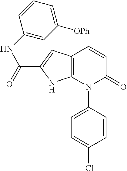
C12=C(N(C3=CC=C(Cl)C=C3)C(=O)C=C1)NC(C(=O)NC1=CC([OPh])=CC=C1)=C2
